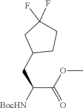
C(C(=O)OC)(CC1CC(F)(F)CC1)[BocHN]
